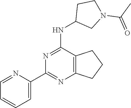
C1=C(C2=NC3=C(C(NC4CN(C(C)=O)CC4)=N2)CCC3)N=CC=C1
